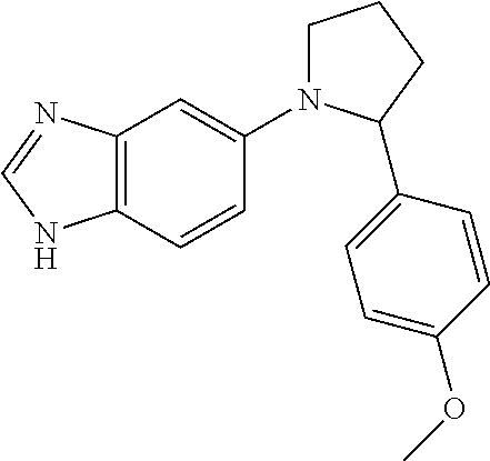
C12=C(C=CC(N3CCCC3C3=CC=C(OC)C=C3)=C1)NC=N2
